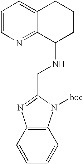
C1=CN=C2C(=C1)CCCC2NCC1=NC2=C(C=CC=C2)N1[boc]
